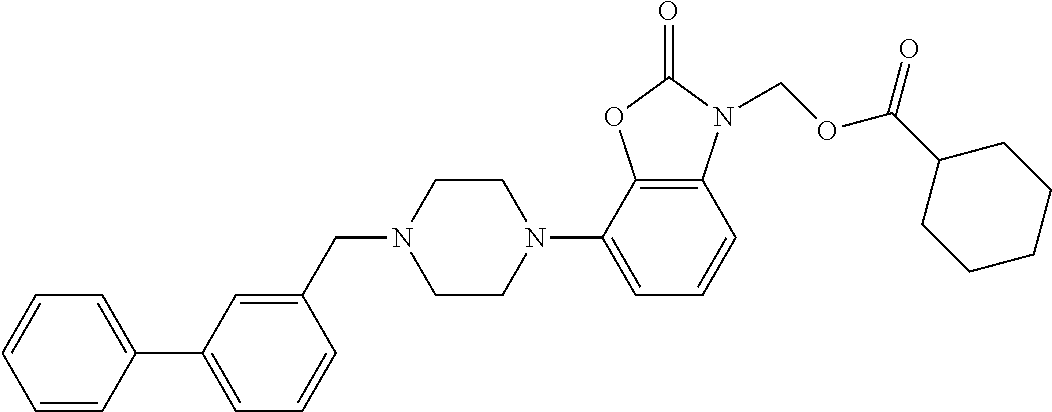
C12=C(C(N3CCN(CC4=CC(C5=CC=CC=C5)=CC=C4)CC3)=CC=C1)OC(=O)N2COC(C1CCCCC1)=O
